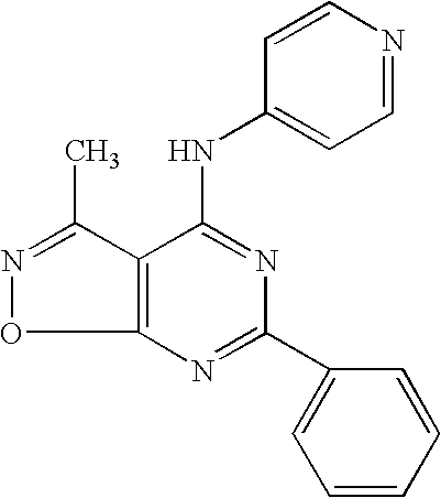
C12=C(C(NC3=CC=NC=C3)=NC(C3=CC=CC=C3)=N1)C(C)=NO2
